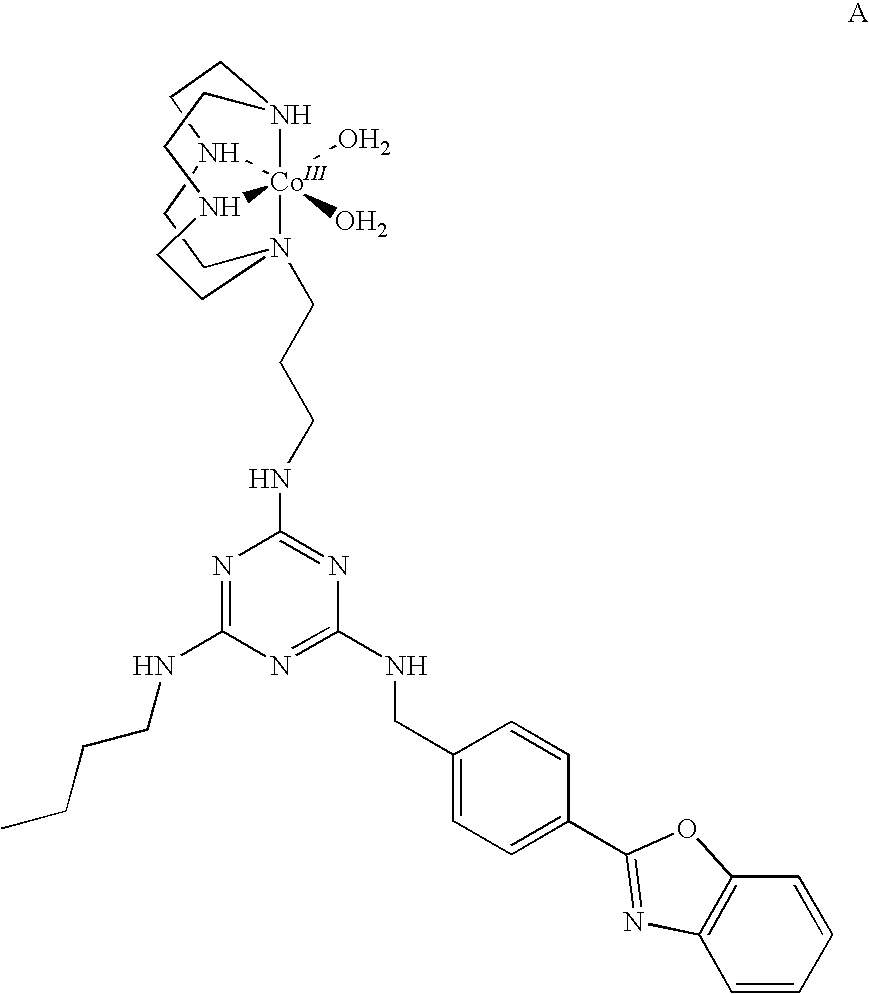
C1CN2(CCCNC3=NC(NCC4=CC=C(C5=NC6=C(C=CC=C6)O5)C=C4)=NC(NCCCC)=N3)[Co]34(O)(O)N(CC2)CCN3CCN14
